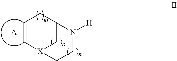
C1=C[X]2CC(C1)N([H])CC2.[A]
